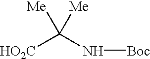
[HO2C]C(N[Boc])([Me])[Me]
